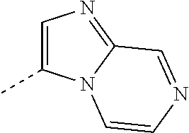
C1=C(C)N2C(=N1)C=NC=C2
